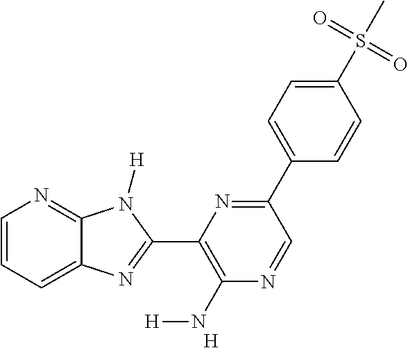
C1=CC=C2C(=N1)N([H])C(C1=C(N[H])N=CC(C3=CC=C(S(C)(=O)=O)C=C3)=N1)=N2.[H]
